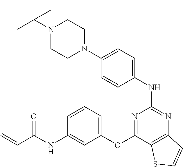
N1(C(C)(C)C)CCN(C2=CC=C(NC3=NC4=C(C(OC5=CC=CC(NC(C=C)=O)=C5)=N3)SC=C4)C=C2)CC1
